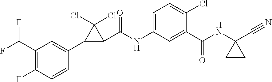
C1(C(F)F)=C(F)C=CC(C2C(C(NC3=CC=C(Cl)C(C(NC4(C#N)CC4)=O)=C3)=O)C2(Cl)Cl)=C1
